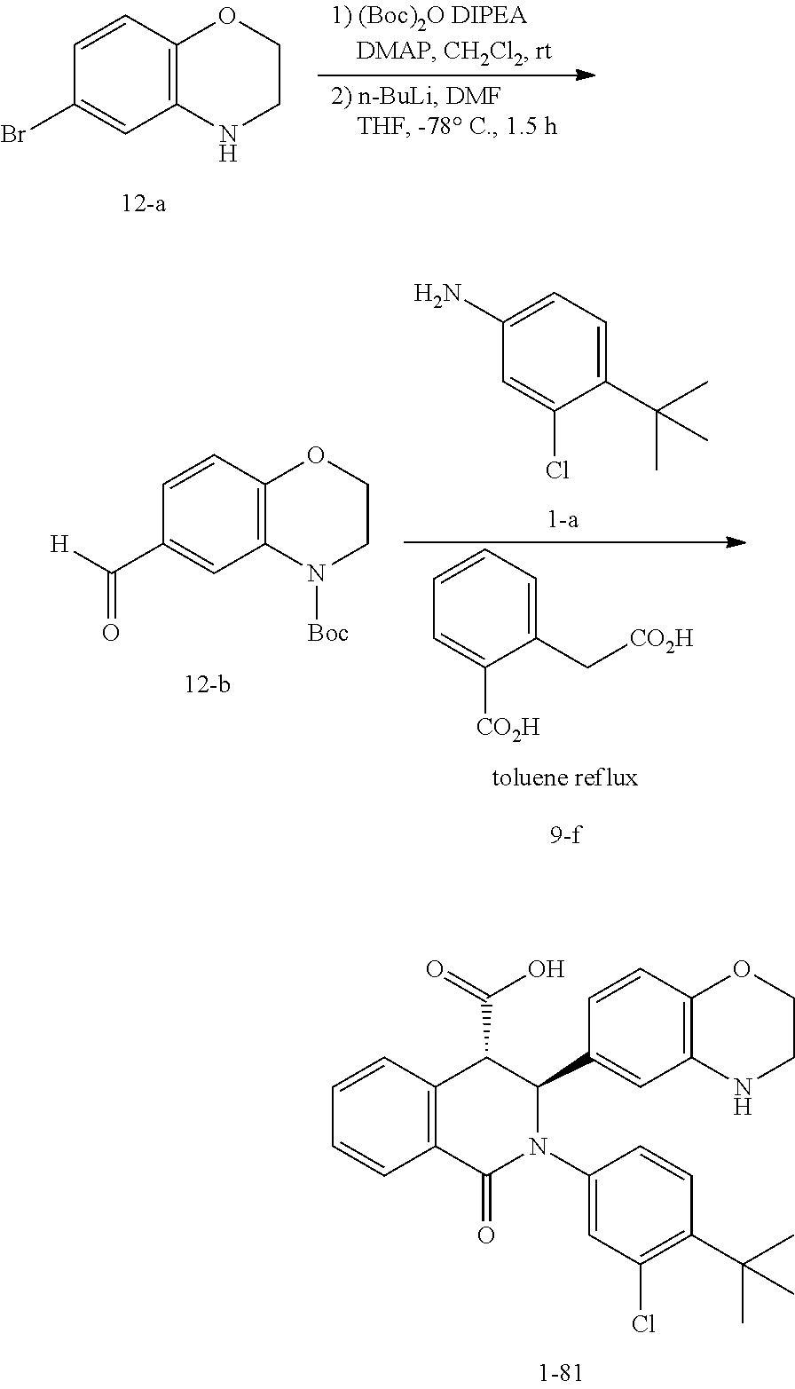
C1=CC2=C(C=C1)C(=O)N(C1=CC(Cl)=C(C(C)(C)C)C=C1)C(C1=CC3=C(C=C1)OCC[N H]3)C2C(=O)O.C1=CC2=C(C=C1Br)NCCO2.C1=CC2=C(C=C1C([H])=O)N([Boc])CCO2.C1(N)=CC=C(C(C)(C)C)C(Cl)=C1.C1=CC=C(C[CO2H])C([CO2H])=C1
